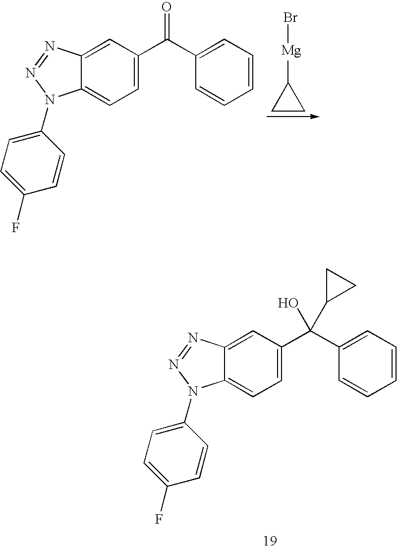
C1CC1[Mg]Br.C12=CC(C(C3=CC=CC=C3)=O)=CC=C1N(C1=CC=C(F)C=C1)N=N2.C12=CC(C(C3=CC=CC=C3)(O)C3CC3)=CC=C1N(C1=CC=C(F)C=C1)N=N2
